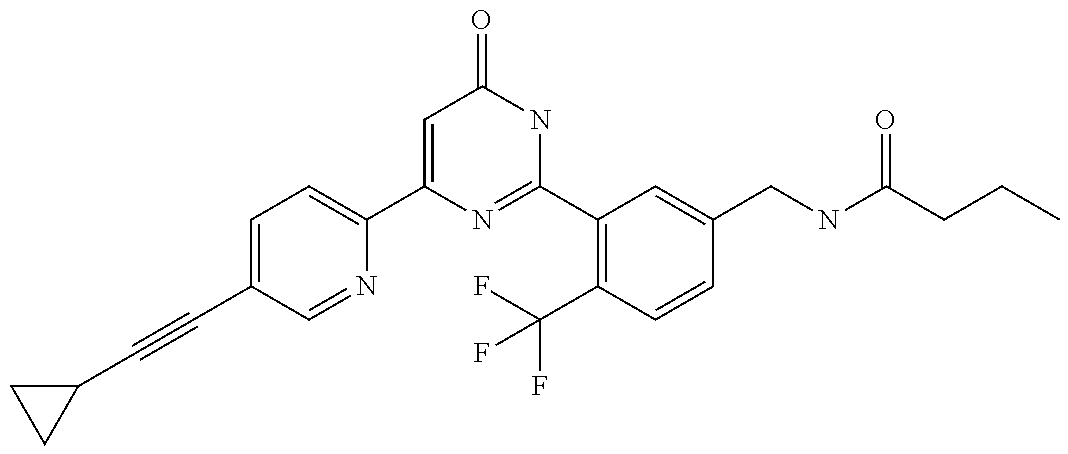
C1(C2=CC=C(C#CC3CC3)C=N2)=CC(=O)NC(C2=C(C(F)(F)F)C=CC(CNC(CCC)=O)=C2)=N1
